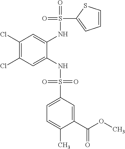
C1(Cl)=C(Cl)C=C(NS(=O)(=O)C2=CC=C(C)C(C(OC)=O)=C2)C(NS(=O)(C2=CC=CS2)=O)=C1
